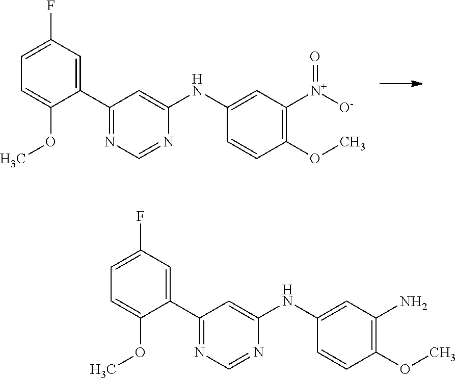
C1(C2=NC=NC(NC3=CC([N+]([O-])=O)=C(OC)C=C3)=C2)=CC(F)=CC=C1OC.C1(C2=NC=NC(NC3=CC(N)=C(OC)C=C3)=C2)=CC(F)=CC=C1OC
